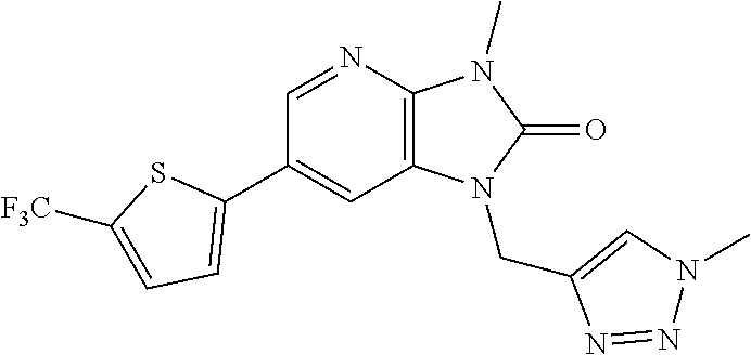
C1(C2=CC=C([F3C])S2)=CC2=C(N=C1)N(C)C(=O)N2CC1=CN(C)N=N1
